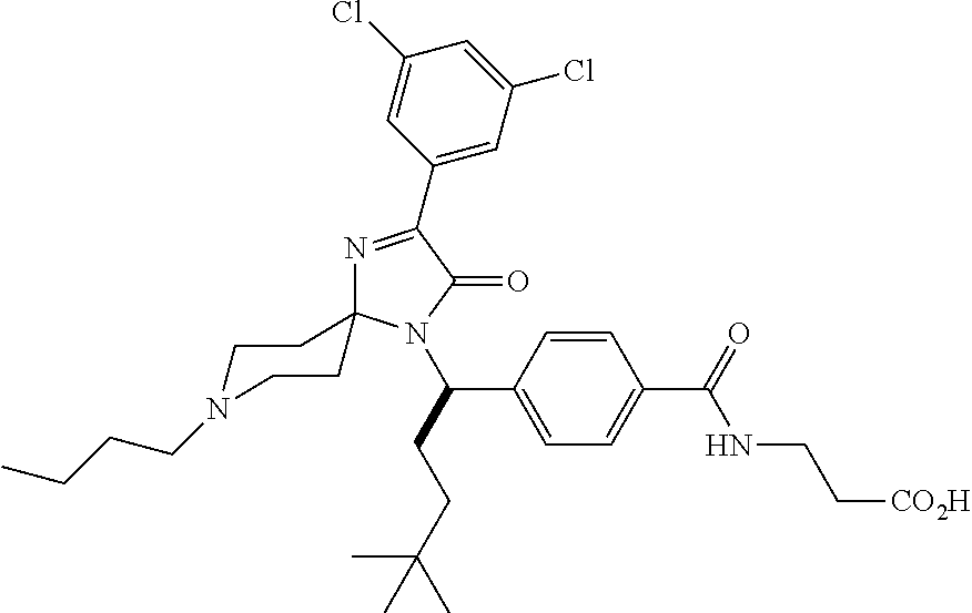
N1=C(C2=CC(Cl)=CC(Cl)=C2)C(=O)N(C(CCC(C)(C)C)C2=CC=C(C(=O)NCC[CO2H])C=C2)C12CCN(CCCC)CC2
